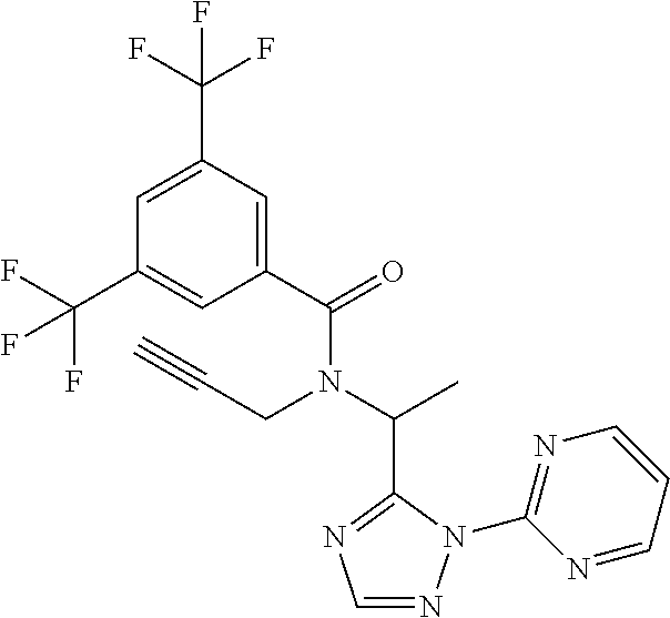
C1(C(=O)N(C(C)C2=NC=NN2C2=NC=CC=N2)CC#C)=CC(C(F)(F)F)=CC(C(F)(F)F)=C1
